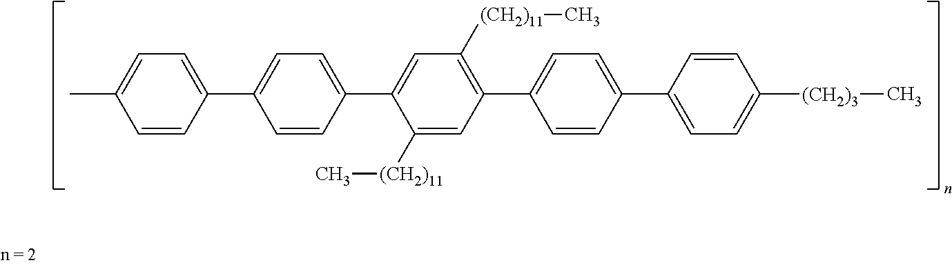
C1(C)=CC=C(C2=CC=C(C3=CC([(CH2)11]C)=C(C4=CC=C(C5=CC=C([(CH2)3]C)C=C5)C=C4)C=C3[(CH2)11]C)C=C2)C=C1
